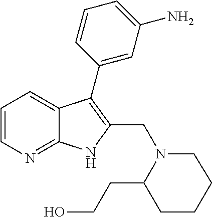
C1=CN=C2C(=C1)C(C1=CC(N)=CC=C1)=C(CN1C(CCO)CCCC1)N2
